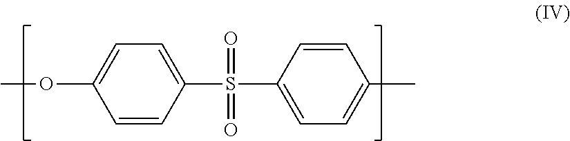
COC1=CC=C(S(=O)(=O)C2=CC=C(C)C=C2)C=C1
